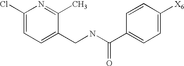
C1(Cl)=CC=C(CNC(C2=CC=C([X6])C=C2)=O)C(C)=N1
